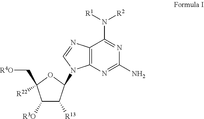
C1([R3O])C([R13])C(N2C3=C(C(N([R1])[R2])=NC(N)=N3)N=C2)OC1([R22])C[R4O]
